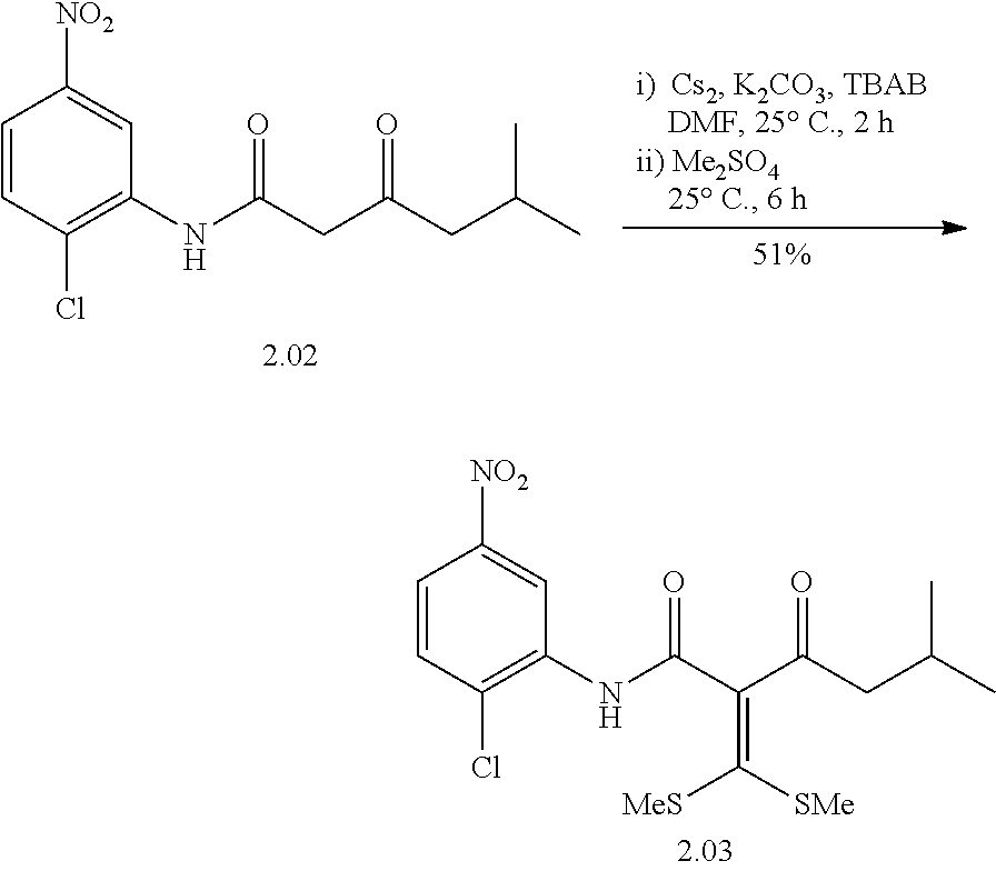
C1=CC(Cl)=C(NC(CC(CC(C)C)=O)=O)C=C1[NO2].C1=CC(Cl)=C(NC(C(C(CC(C)C)=O)=C([SMe])[MeS])=O)C=C1[NO2]
